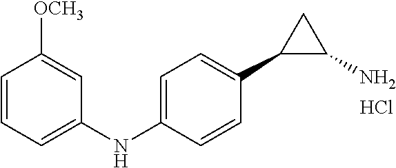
C1=C(NC2=CC=CC([OCH3])=C2)C=CC(C2C(N)C2)=C1.Cl
